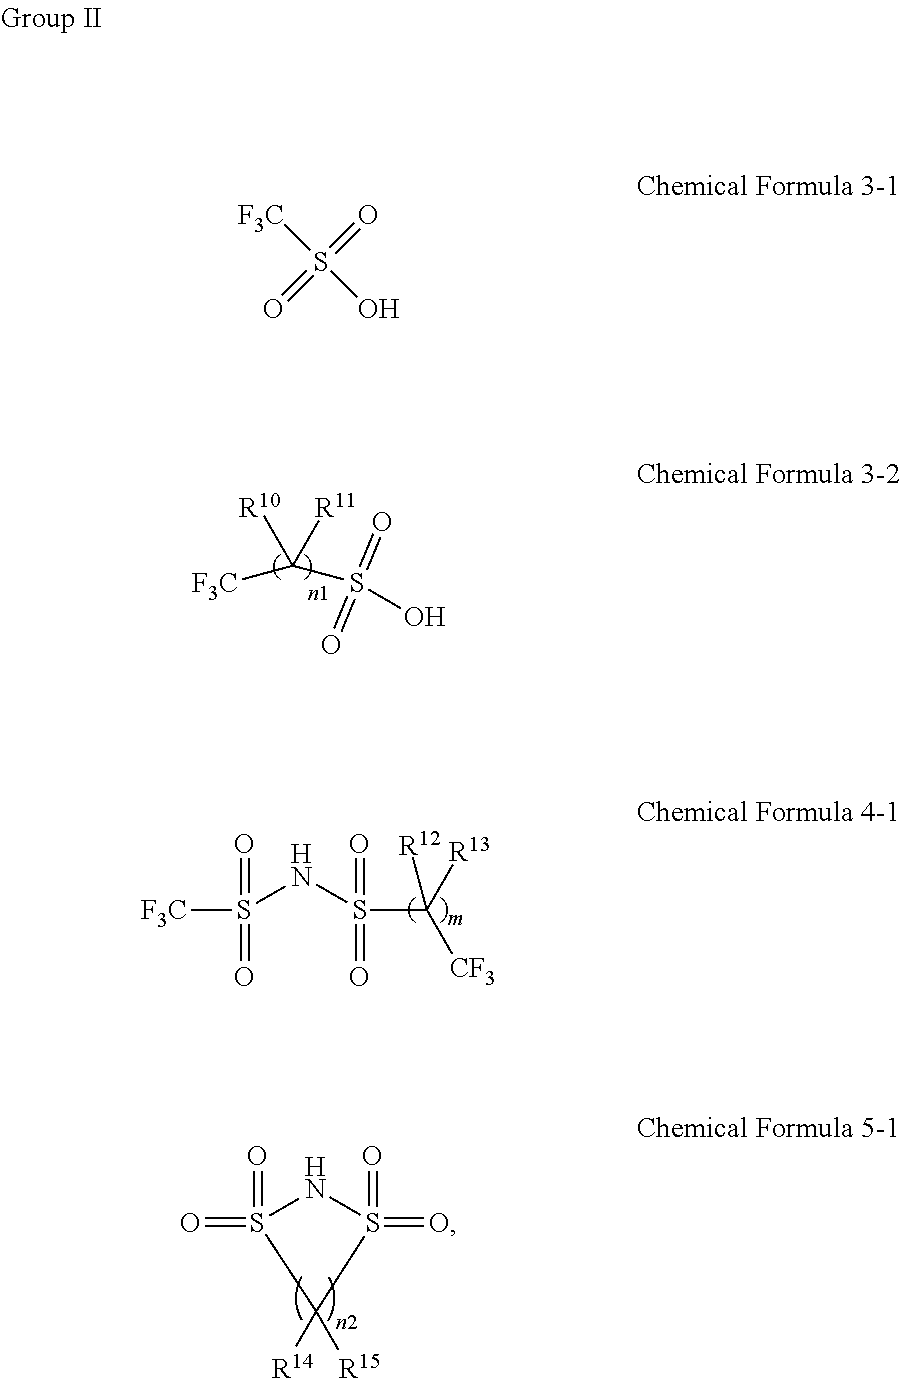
[F3C]C(S(O)(=O)=O)([R10])[R11].[F3C]S(NS(C([R13])([CF3])[R12])(=O)=O)(=O)=O.O=S1(=O)NS(=O)(=O)C1([R14])[R15].O=S(=O)([F3C])O
